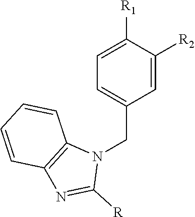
C1=C([R1])C([R2])=CC(CN2C3=C(N=C2[R])C=CC=C3)=C1
